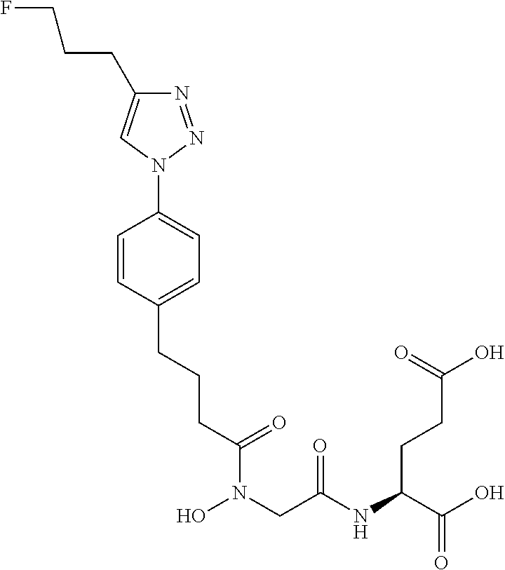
N(C(CN(C(=O)CCCC1=CC=C(N2N=NC(CCCF)=C2)C=C1)O)=O)C(CCC(=O)O)C(=O)O
